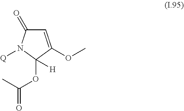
C1=C(OC)C(OC(C)=O)([H])N([Q])C1=O
